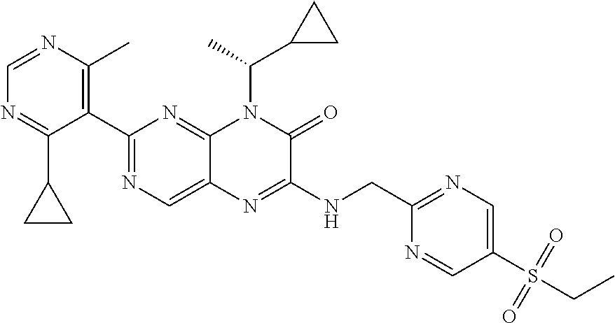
C1=NC(C)=C(C2=NC=C3C(=N2)N(C(C2CC2)C)C(=O)C(NCC2=NC=C(S(=O)(=O)CC)C=N2)=N3)C(C2CC2)=N1
